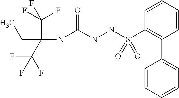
CCC(NC(NNS(C1=C(C2=CC=CC=C2)C=CC=C1)(=O)=O)=O)(C(F)(F)F)C(F)(F)F
